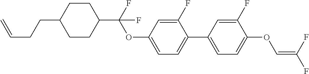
C1CC(CCC=C)CCC1C(F)(OC1=CC=C(C2=CC=C(OC=C(F)F)C(F)=C2)C(F)=C1)F
